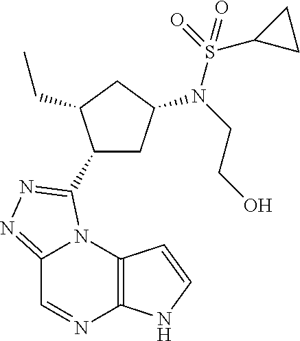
C12=C(N3C(=NN=C3C3CC(N(S(=O)(C4CC4)=O)CCO)CC3CC)C=N1)C=CN2
